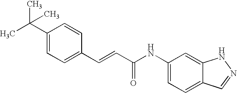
C1(C=CC(=O)NC2=CC=C3C(=C2)NN=C3)=CC=C(C(C)(C)C)C=C1
